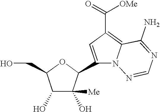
C1(O)C(O)([Me])C(C2=CC(C(=O)[OMe])=C3N2N=CN=C3N)OC1CO
